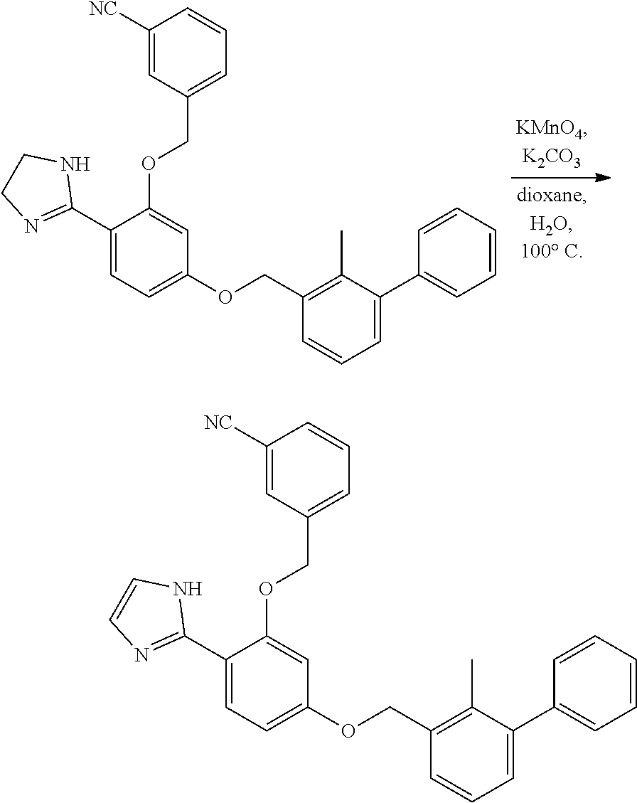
O(CC1=C(C)C(C2=CC=CC=C2)=CC=C1)C1=CC=C(C2=NCCN2)C(OCC2=CC=CC([NC])=C2)=C1.O(CC1=C(C)C(C2=CC=CC=C2)=CC=C1)C1=CC=C(C2=NC=CN2)C(OCC2=CC=CC([NC])=C2)=C1
